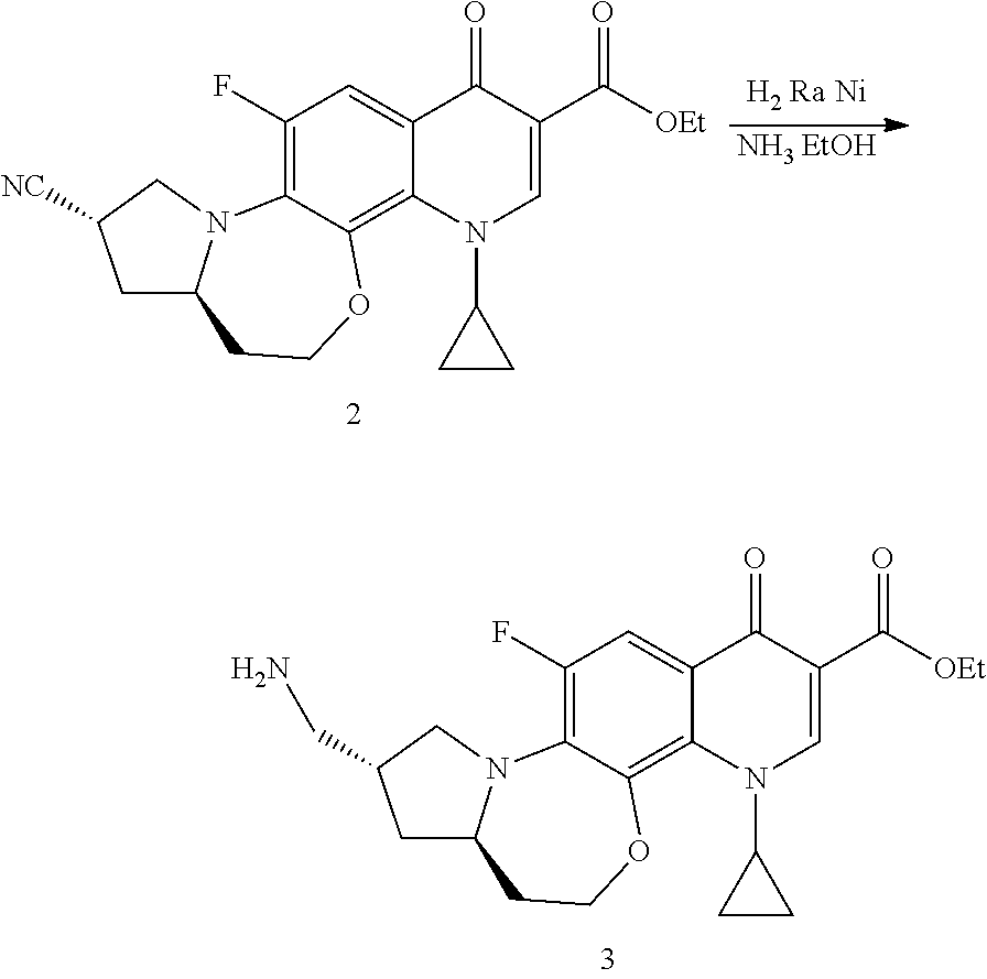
C1(F)=C2C(=C3C(=C1)C(=O)C(C([OEt])=O)=CN3C1CC1)OCCC1N2CC(CN)C1.C1(F)=C2C(=C3C(=C1)C(=O)C(C([OEt])=O)=CN3C1CC1)OCCC1N2CC([NC])C1.[NH3 EtOH]
